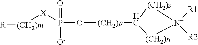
[(CH2)m]([R])[X]P(O[(CH2)p]C1[(CH2)n][N+]([R1])([R2])[(CH2)z]1)(=O)[O-]
